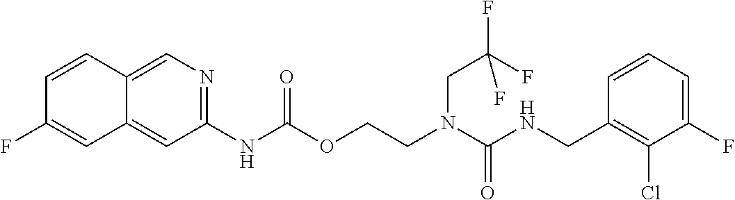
C1=CC(CNC(N(CCOC(NC2=NC=C3C(=C2)C=C(F)C=C3)=O)CC(F)(F)F)=O)=C(Cl)C(F)=C1
